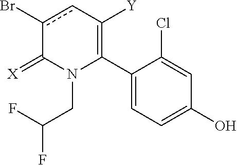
C1(C2=C([Y])cc(Br)C(=[X])N2CC(F)F)=CC=C(O)C=C1Cl
